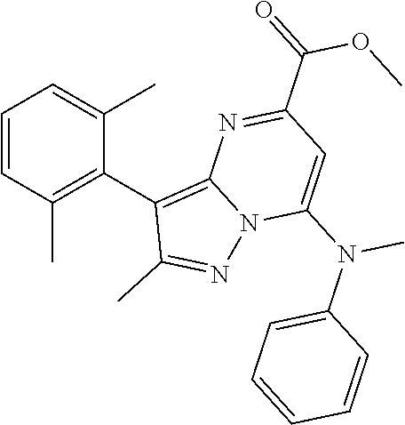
C1=CC(C)=C(C2=C3N(N=C2C)C(N(C2=CC=CC=C2)C)=CC(C(=O)OC)=N3)C(C)=C1
